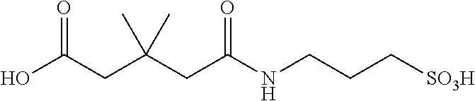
OC(CC(CC(NCCC[SO3H])=O)(C)C)=O
